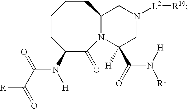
C1CC(N(C(C([R])=O)=O)[H])C(=O)N2C(CC1)CN([L2][R10])CC2([H])C(N([H])[R1])=O
